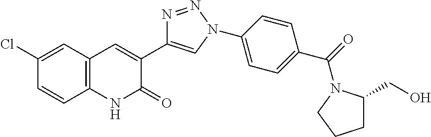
C12=C(C=C(Cl)C=C1)C=C(C1=CN(C3=CC=C(C(=O)N4CCCC4CO)C=C3)N=N1)C(=O)N2
